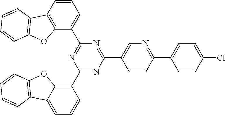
C1=CC(Cl)=CC=C1C1=NC=C(C2=NC(C3=CC=CC4=C3OC3=C4C=CC=C3)=NC(C3=C4C(=CC=C3)C3=C(O4)C=CC=C3)=N2)C=C1
